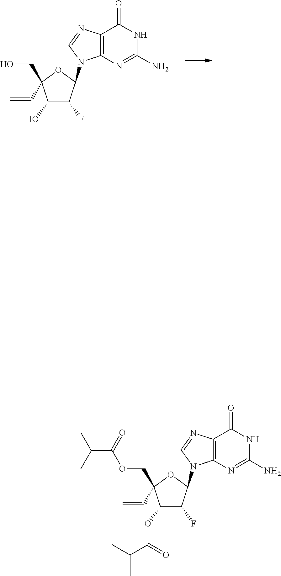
C1(O)C(F)C(N2C3=C(N=C2)C(=O)NC(N)=N3)OC1(CO)C=C.C1(OC(C(C)C)=O)C(F)C(N2C3=C(N=C2)C(=O)NC(N)=N3)OC1(COC(C(C)C)=O)C=C
